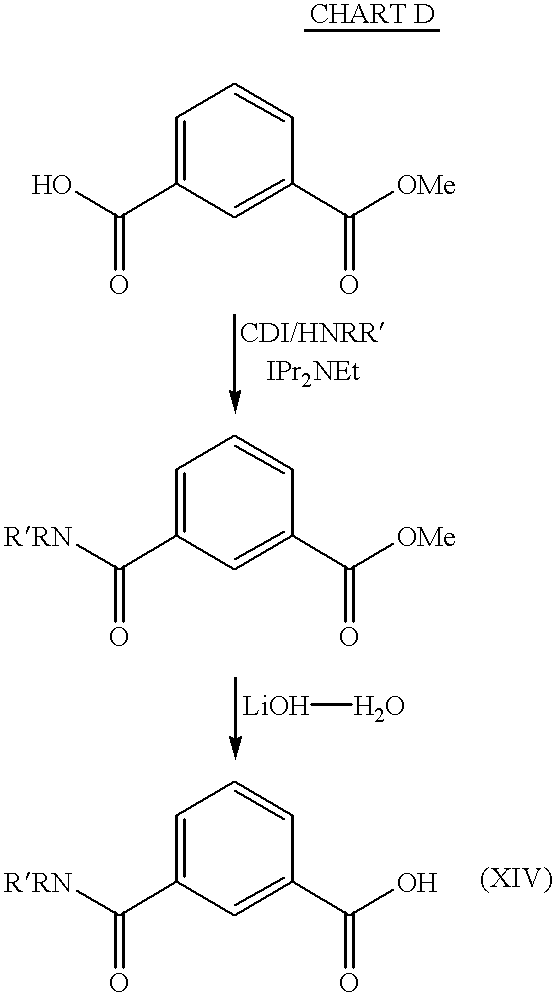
C1=C(C(O)=O)C=C(C([OMe])=O)C=C1.C1=C(C([RRN])=O)C=C(C([OMe])=O)C=C1.[LiOH]O.C1=C(C([RRN])=O)C=C(C(O)=O)C=C1
